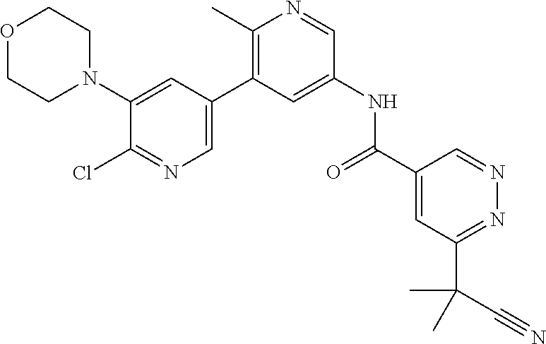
O1CCN(C2=CC(C3=C(C)N=CC(NC(C4=CC(C(C)(C#N)C)=NN=C4)=O)=C3)=CN=C2Cl)CC1
